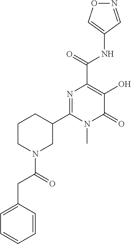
O1N=CC(NC(C2=C(O)C(=O)N(C)C(C3CCCN(C(=O)CC4=CC=CC=C4)C3)=N2)=O)=C1
